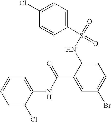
C1=CC(S(=O)(NC2=CC=C(Br)C=C2C(NC2=CC=CC=C2Cl)=O)=O)=CC=C1Cl
